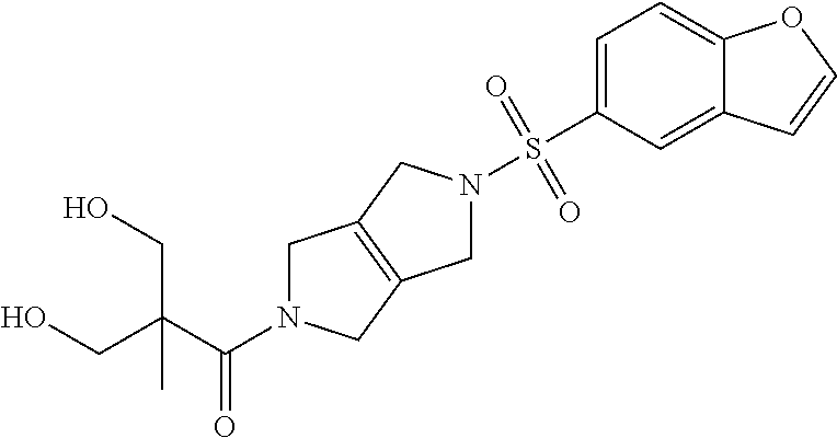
C1N(C(C(CO)(CO)C)=O)CC2=C1CN(S(C1=CC=C3C(=C1)C=CO3)(=O)=O)C2
